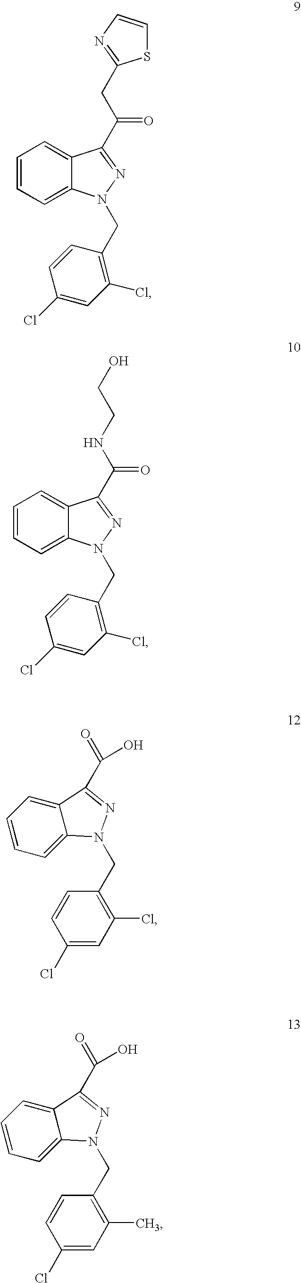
C1=CC=C2C(=C1)C(C(CC1=NC=CS1)=O)=NN2CC1=C(Cl)C=C(Cl)C=C1.C1=CC=C2C(=C1)C(C(NCCO)=O)=NN2CC1=C(Cl)C=C(Cl)C=C1.C1=CC=C2C(=C1)C(C(=O)O)=NN2CC1=C(Cl)C=C(Cl)C=C1.C1=CC=C2C(=C1)C(C(=O)O)=NN2CC1=C(C)C=C(Cl)C=C1
